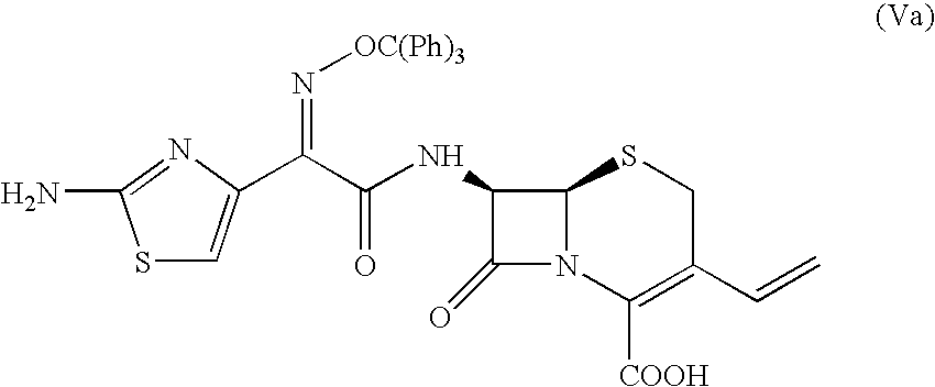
S1C=C(C(C(NC2C3N(C2=O)C([COOH])=C(C=C)CS3)=O)=N[OC(Ph)3])N=C1N
